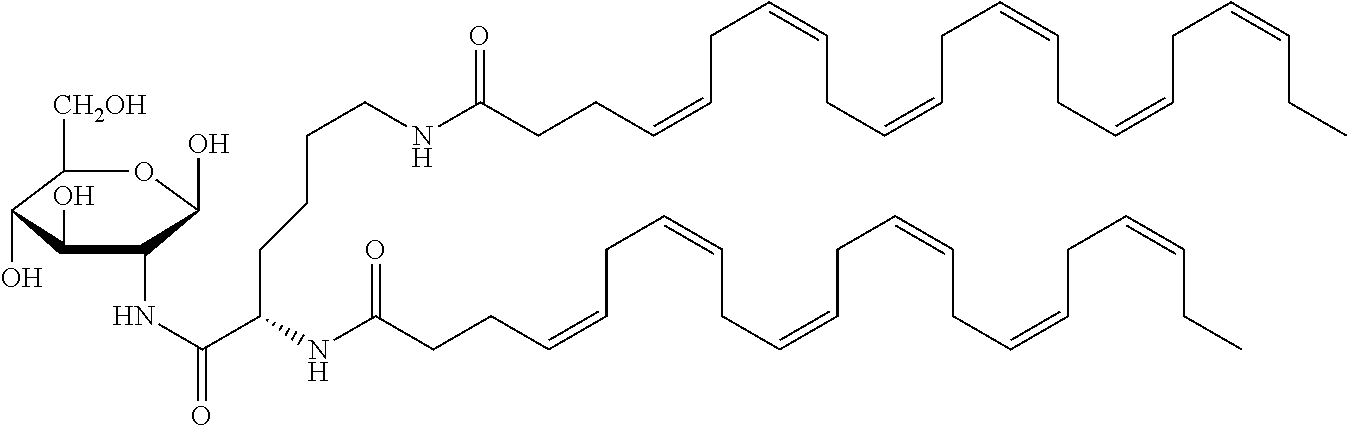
C(C=CCC=CCC=CCC=CCC=CCC=CCC)CC(NCCCCC(C(NC1C(O)C(O)C([CH2OH])OC1O)=O)NC(CCC=CCC=CCC=CCC=CCC=CCC=CCC)=O)=O
